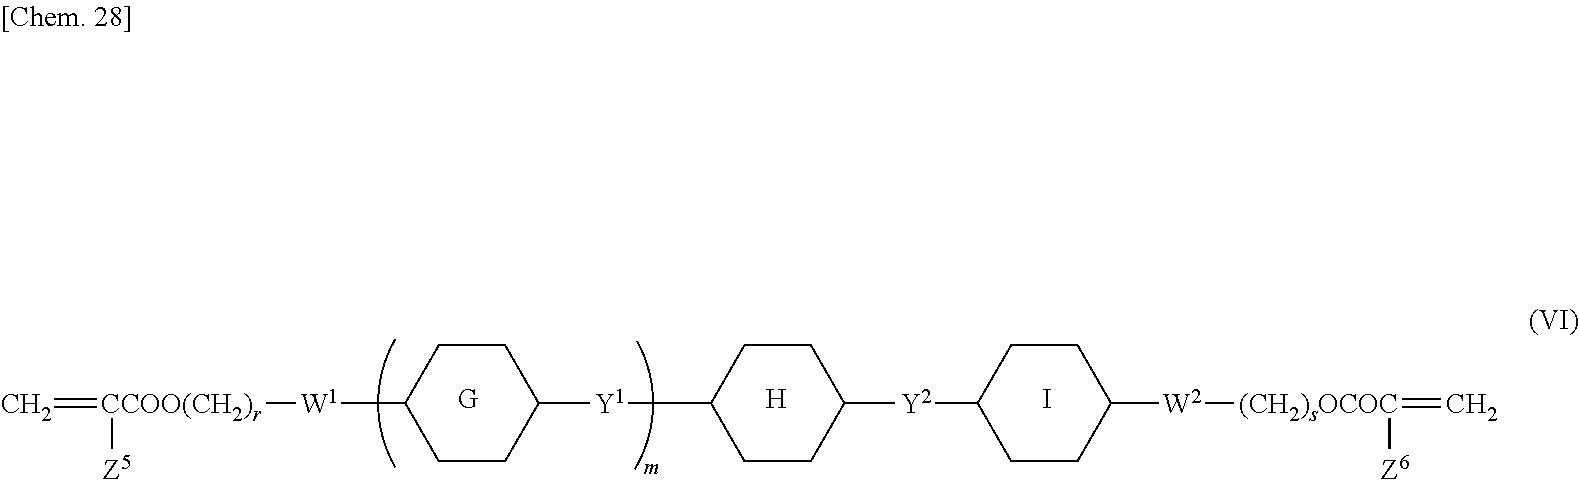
C=[CCOO(CH2)r]([Z5])[W1]C1CCC([Y1]C2CCC([Y2]C3CCC([W2][(CH2)sOCOC]([Z6])=C)CC3)CC2)CC1.[G].[H].I
